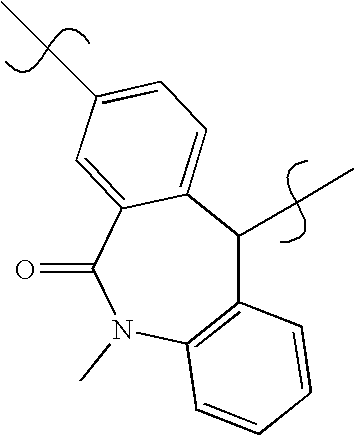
C12=C(N(C)C(=O)C3=CC(CC)=CC=C3C1CC)C=CC=C2
